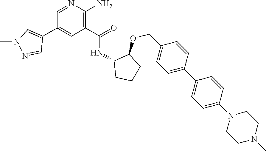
C1=NC(N)=C(C(=O)NC2CCCC2OCC2=CC=C(C3=CC=C(N4CCN(C)CC4)C=C3)C=C2)C=C1C1=CN(C)N=C1
